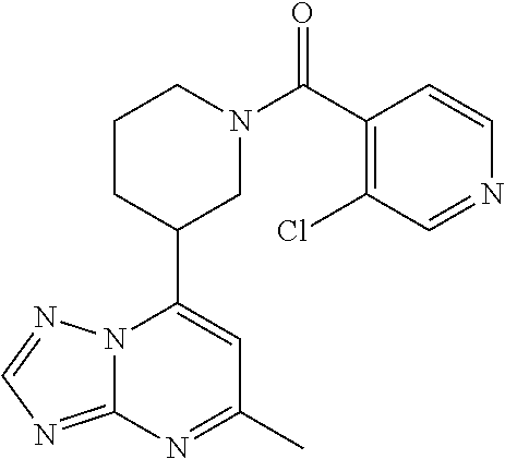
N12C(=NC=N1)N=C(C)C=C2C1CN(C(=O)C2=C(Cl)C=NC=C2)CCC1
